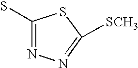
C1(S)=NN=C([SCH3])S1
